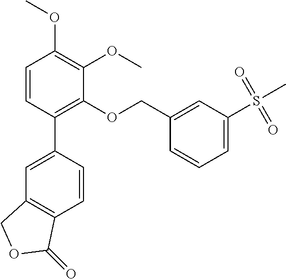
C1=CC(C2=C(OCC3=CC(S(=O)(=O)C)=CC=C3)C(OC)=C(OC)C=C2)=CC2=C1C(=O)OC2
